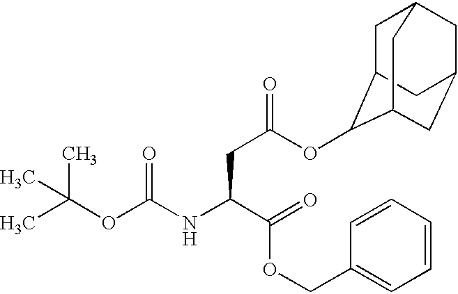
CC(OC(NC(C(=O)OCC1=CC=CC=C1)CC(=O)OC1C2CC3CC(CC1C3)C2)=O)(C)C
